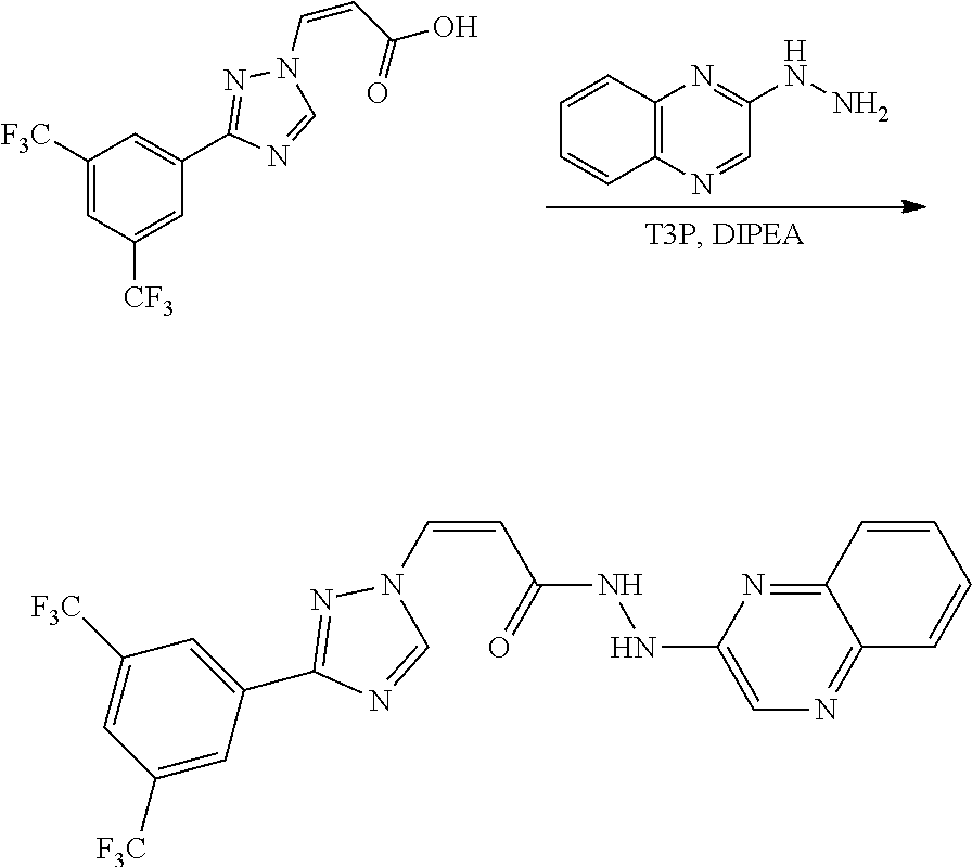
C1([F3C])=CC([CF3])=CC(C2=NN(C=CC(=O)O)C=N2)=C1.N1=CC(NN)=NC2=C1C=CC=C2.N1=CN(C=CC(=O)NNC2=CN=C3C(=N2)C=CC=C3)N=C1C1=CC([F3C])=CC([F3C])=C1
